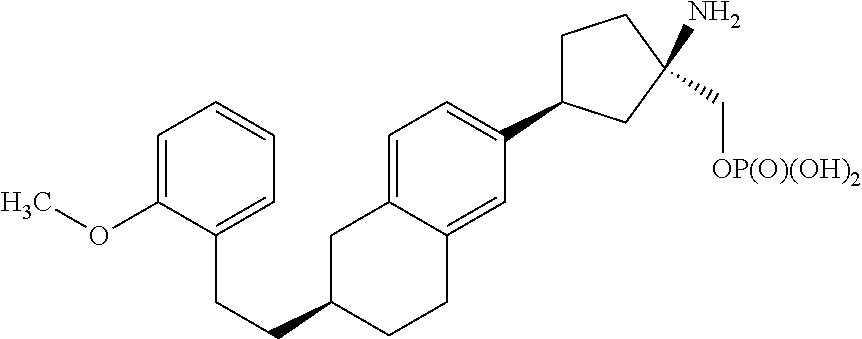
C1=C2C(=CC(C3CCC(C[OP(O)(OH)2])(N)C3)=C1)CCC(CCC1=CC=CC=C1OC)C2
